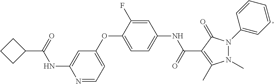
N1=CC=C(OC2=CC=C(NC(=O)C3=C(C)N(C)N(C4=CC=CC=C4)C3=O)C=C2F)C=C1NC(C1CCC1)=O
